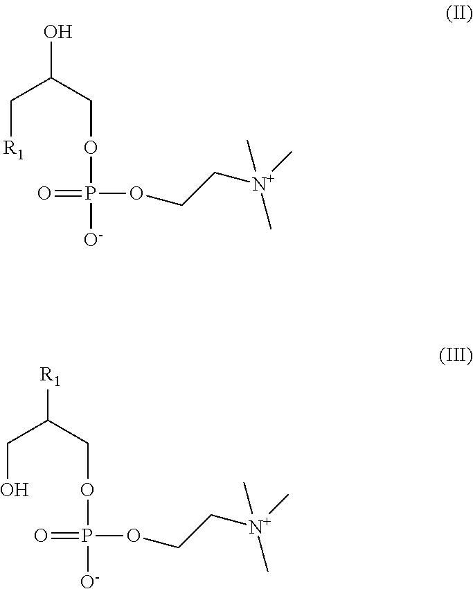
[R1]CC(O)COP([O-])(OCC[N+](C)(C)C)=O.OCC([R1])COP([O-])(OCC[N+](C)(C)C)=O
